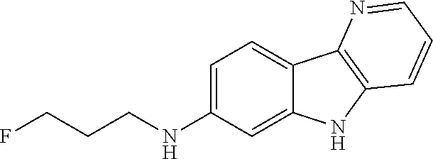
N(C1=CC=C2C(=C1)NC1=C2N=CC=C1)CCCF
